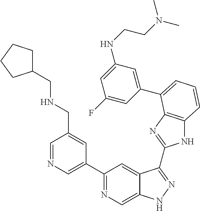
C1=NC=C(C2=NC=C3C(=C2)C(C2=NC4=C(N2)C=CC=C4C2=CC(NCCN(C)C)=CC(F)=C2)=NN3)C=C1CNCC1CCCC1
